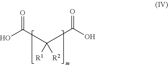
C(C(C(O)=O)([R1])[R2])(O)=O
